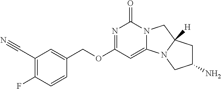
C1(C#N)=C(F)C=CC(COC2=NC(=O)N3C(=C2)N2C([H])(C3)CC(N)C2)=C1
